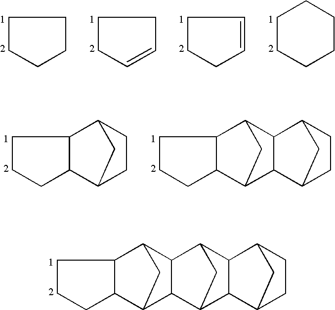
C1CCC2C1C1C3C(C2C1)C1C2C(C3C1)C1CCC2C1.C1CCCC1.C1CC=CC1.C1CCC=C1.C1CCCCC1.C1CCC2C1C1CCC2C1.C1CCC2C1C1C3C(C2C1)C1CCC3C1
